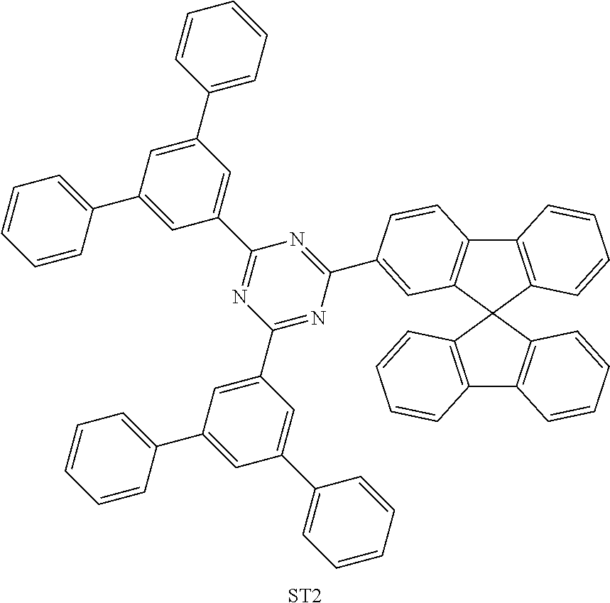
C1(C2=CC(C3=CC=CC=C3)=CC(C3=CC=CC=C3)=C2)=NC(C2=CC3=C(C4=C(C35C3=C(C6=C5C=CC=C6)C=CC=C3)C=CC=C4)C=C2)=NC(C2=CC(C3=CC=CC=C3)=CC(C3=CC=CC=C3)=C2)=N1.[ST2]
